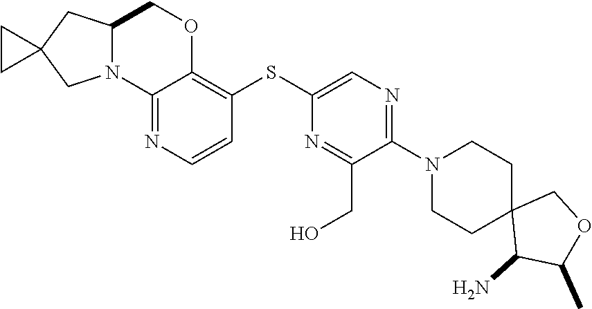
C1(N2CCC3(C(N)C(C)OC3)CC2)=NC=C(SC2=C3OCC4CC5(CN4C3=NC=C2)CC5)N=C1CO
